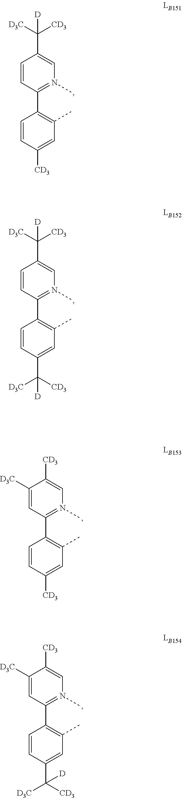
C1=CC(C2=C(C)C=C([CD3])C=C2)=N(C)C=C1C([D3C])([D])[CD3].C1=CC(C2=C(C)C=C(C([D])([CD3])[D3C])C=C2)=N(C)C=C1C([D3C])([D])[CD3].C1([D3C])=CC(C2=C(C)C=C([CD3])C=C2)=N(C)C=C1[CD3].C1([D3C])=CC(C2=C(C)C=C(C([CD3])([D3C])[D])C=C2)=N(C)C=C1[CD3]
